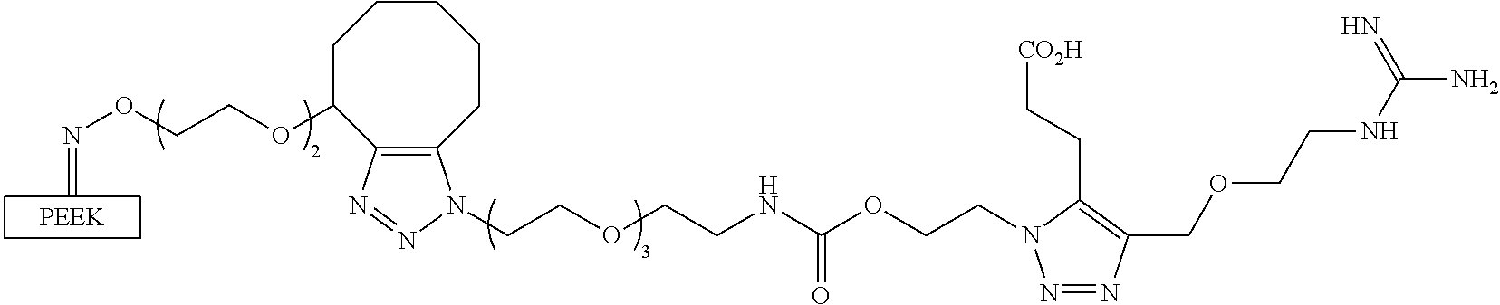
C=NOCCOC1CCCCCC2=C1N=NN2CCOCCNC(=O)OCCN1N=NC(COCCNC(=N)N)=C1CC[CO2H]
